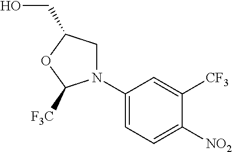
N1(C2=CC=C([NO2])C([CF3])=C2)CC(CO)OC1[F3C]
